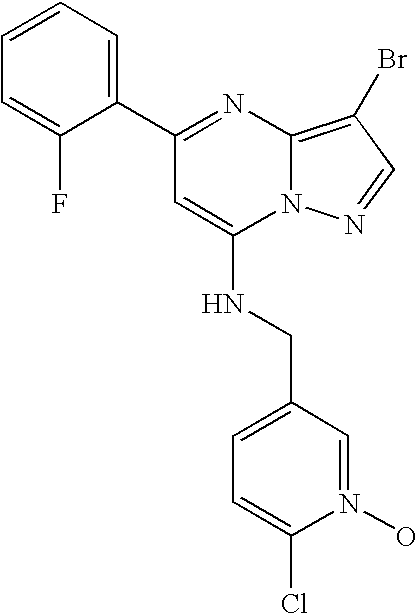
C1=CC=C(C2=NC3=C(Br)C=NN3C(NCC3=CC=C(Cl)N(O)=C3)=C2)C(F)=C1
